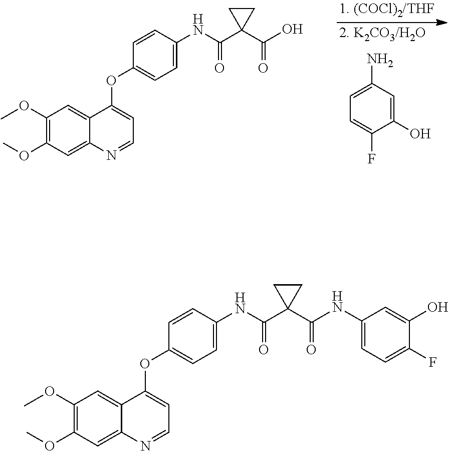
C1=CC(NC(C2(C(=O)O)CC2)=O)=CC=C1OC1=CC=NC2=CC(OC)=C(OC)C=C21.C1=C(N)C=C(O)C(F)=C1.C1=CC(NC(C2(C(=O)NC3=CC=C(F)C(O)=C3)CC2)=O)=CC=C1OC1=CC=NC2=CC(OC)=C(OC)C=C21
